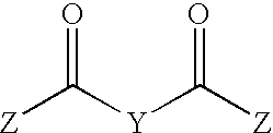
[Z]C([Y]C([Z])=O)=O
